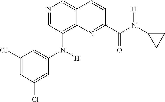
N1=CC(N(C2=CC(Cl)=CC(Cl)=C2)[H])=C2C(=C1)C=CC(C(N(C1CC1)[H])=O)=N2
